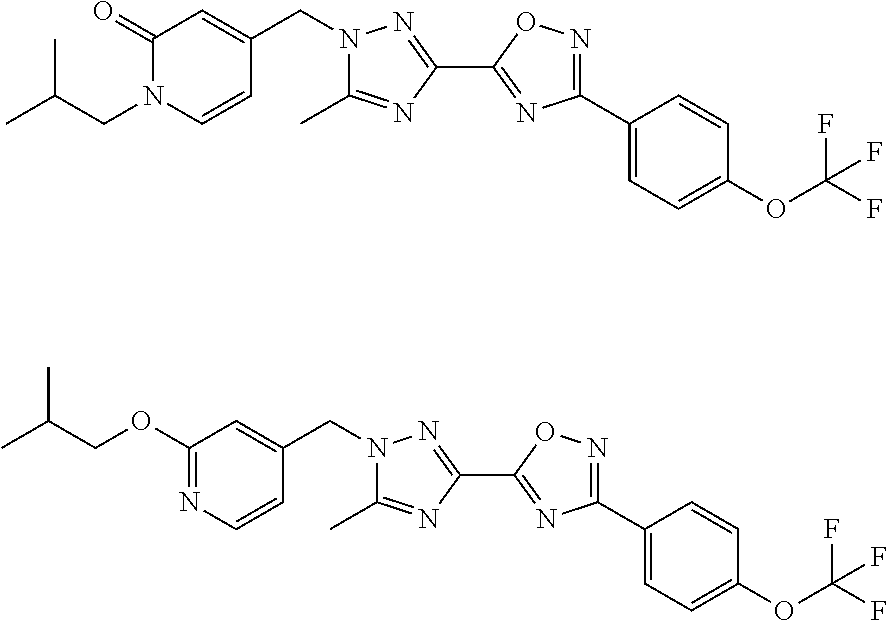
CC1=NC(C2=NC(C3=CC=C(OC(F)(F)F)C=C3)=NO2)=NN1CC1=CC(=O)N(CC(C)C)C=C1.CC1=NC(C2=NC(C3=CC=C(OC(F)(F)F)C=C3)=NO2)=NN1CC1=CC(OCC(C)C)=NC=C1
